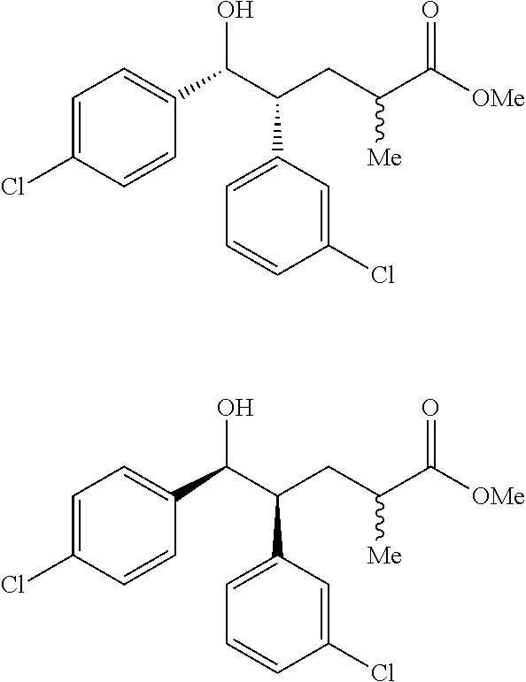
C1=C(Cl)C=CC(C(C(CC(C([OMe])=O)[Me])C2=CC=CC(Cl)=C2)O)=C1.C1=C(Cl)C=CC(C(C(CC(C([OMe])=O)[Me])C2=CC=CC(Cl)=C2)O)=C1
